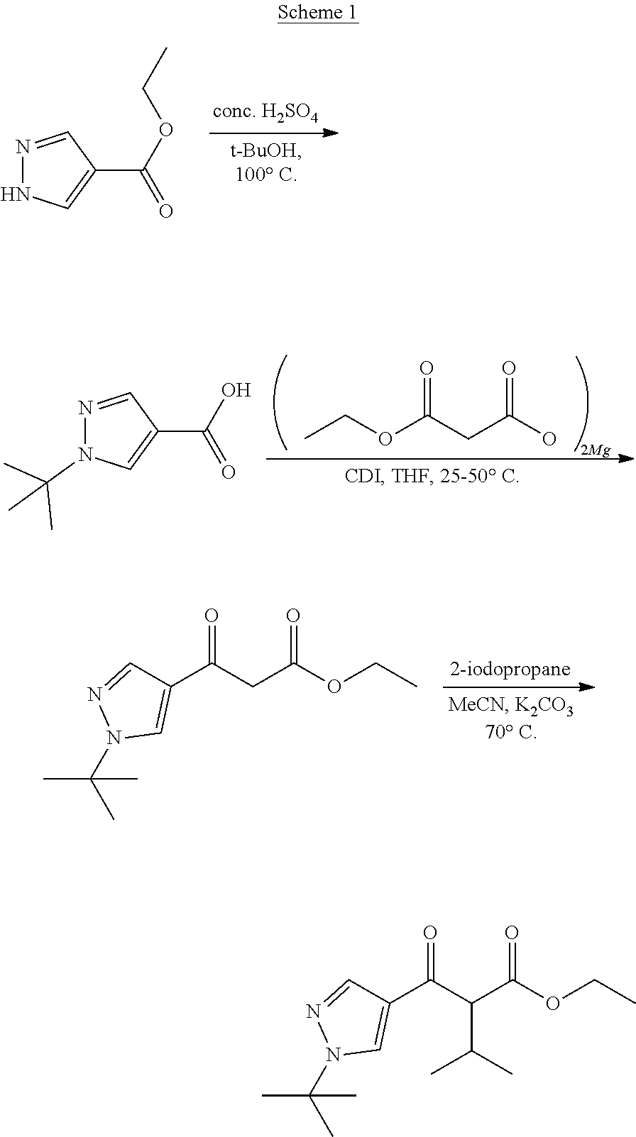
N1=CC(C(=O)OCC)=CN1.N1=CC(C(=O)O)=CN1C(C)(C)C.CCOC(CC(O)=O)=O.C1(C(CC(OCC)=O)=O)=CN(C(C)(C)C)N=C1.C1(C(C(C(OCC)=O)C(C)C)=O)=CN(C(C)(C)C)N=C1
